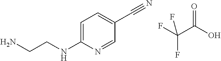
C1=C(NCCN)N=CC(C#N)=C1.O=C(O)C(F)(F)F
